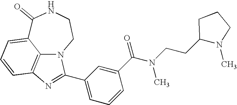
C1(=O)C2=CC=CC3=C2N(CCN1)C(C1=CC=CC(C(N(C)CCC2N(C)CCC2)=O)=C1)=N3
